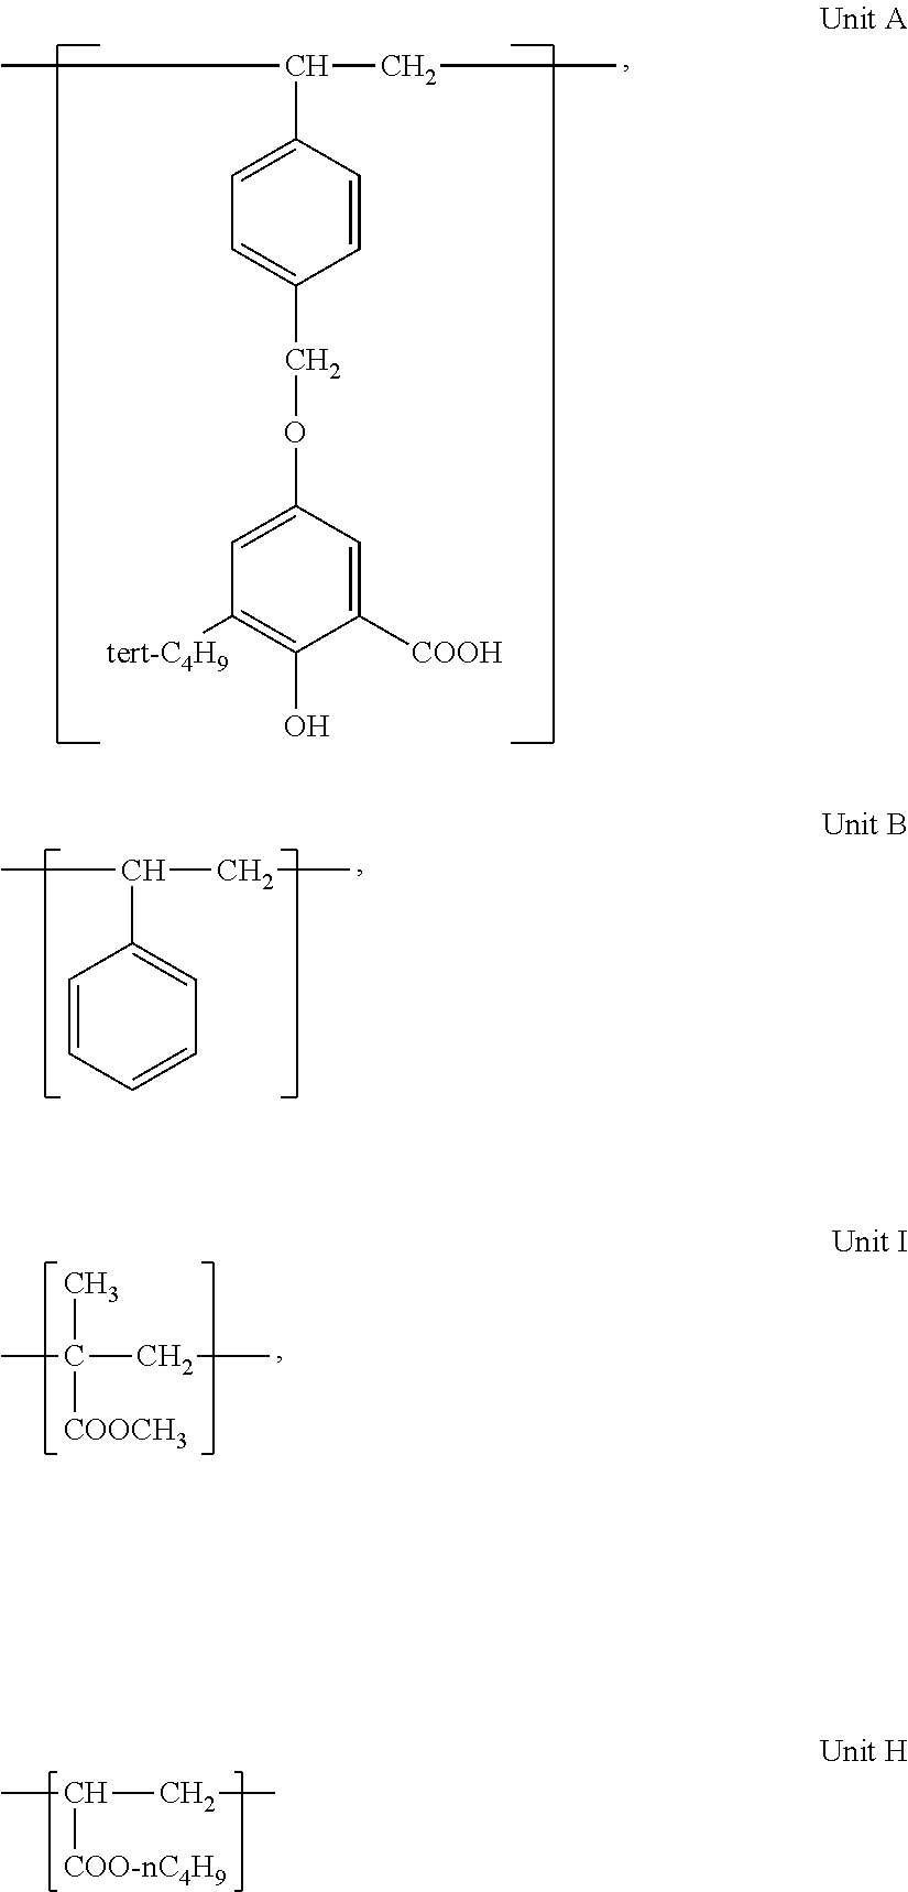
CC(CC)C1=CC=C(COC2=CC([tert-C4H9])=C(O)C([COOH])=C2)C=C1.CC(CC)C1=CC=CC=C1.C(C)C(C)(C)[COOCH3].CC(CC)[COO-nC4H9]
